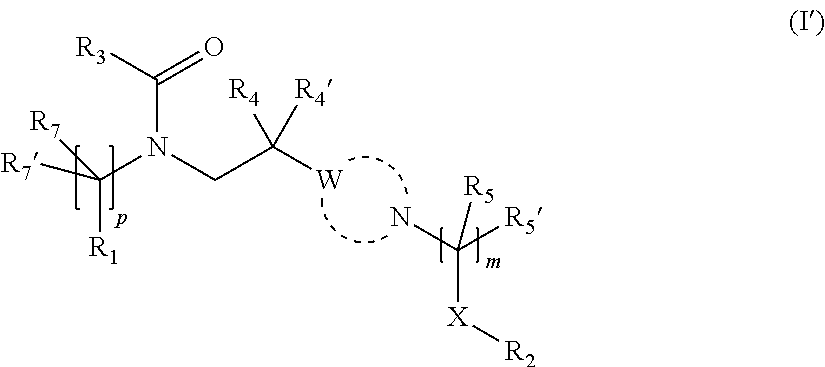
NC([R5])([X][R2])[R5].[W]C(CN(C([R7])([R1])[R7])C(=O)[R3])([R4])[R4]
